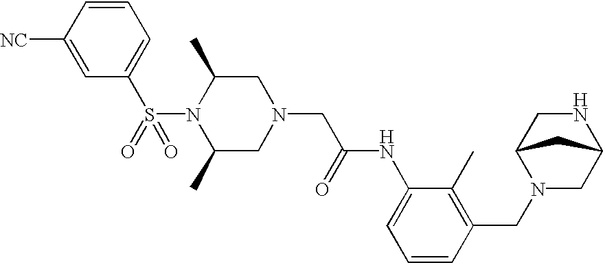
S(N1C(C)CN(CC(NC2=CC=CC(CN3CC4NCC3C4)=C2C)=O)CC1C)(=O)(C1=CC=CC([NC])=C1)=O
